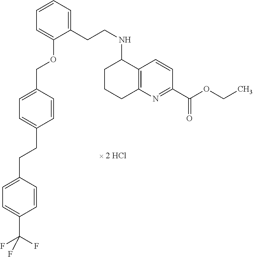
C(C1=CC=C(COC2=CC=CC=C2CCNC2CCCC3=C2C=CC(C(OCC)=O)=N3)C=C1)CC1=CC=C(C(F)(F)F)C=C1
